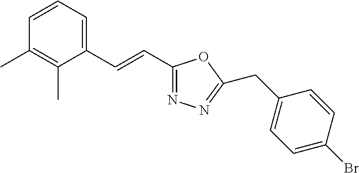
C1=CC=C(C=CC2=NN=C(CC3=CC=C(Br)C=C3)O2)C(C)=C1C
